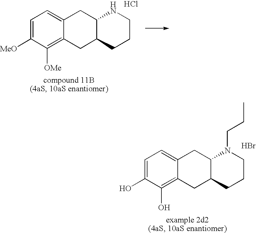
C1=C([MeO])C([OMe])=C2C(=C1)CC1C(C2)CCCN1.Cl.C1=C(O)C(O)=C2C(=C1)CC1C(C2)CCCN1CCC.Br
